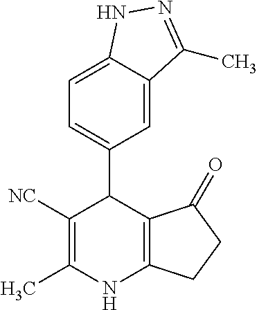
C1=C2C(=CC=C1C1C([NC])=C(C)NC3=C1C(=O)CC3)NN=C2C
